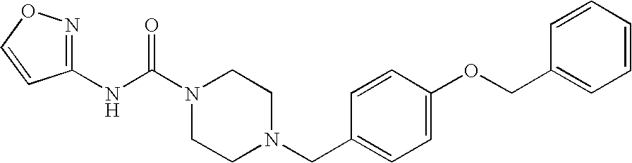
N(C(N1CCN(CC2=CC=C(OCC3=CC=CC=C3)C=C2)CC1)=O)C1=NOC=C1
